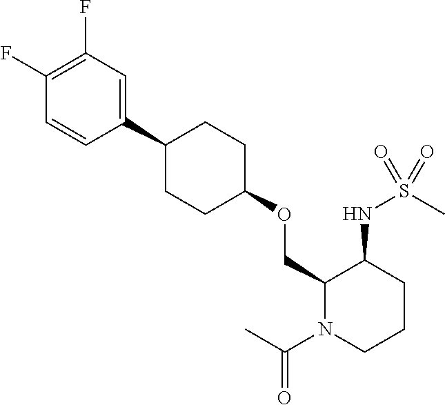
C1(COC2CCC(C3=CC(F)=C(F)C=C3)CC2)N(C(C)=O)CCCC1NS(C)(=O)=O
